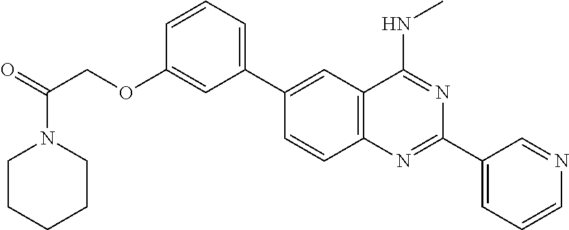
C1(C2=CC3=C(C=C2)N=C(C2=CC=CN=C2)N=C3NC)=CC=CC(OCC(=O)N2CCCCC2)=C1
